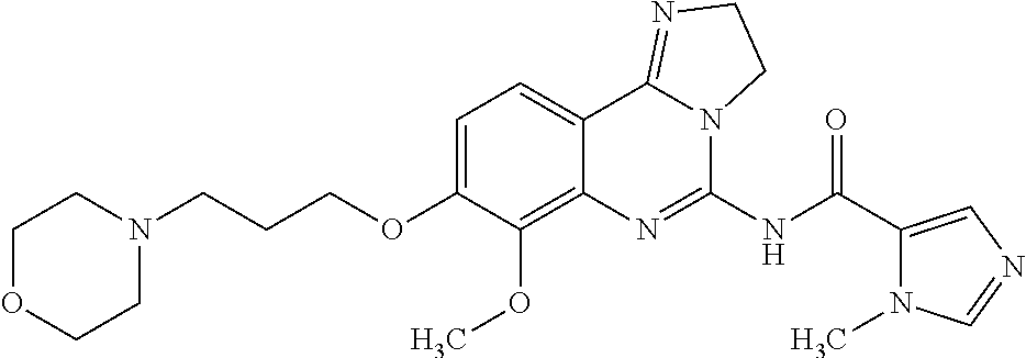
C1OCCN(CCCOC2=CC=C3C(=C2OC)N=C(NC(C2=CN=CN2C)=O)N2C3=NCC2)C1
